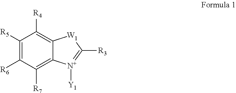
C1([R5])=C([R6])C([R7])=C2C(=C1[R4])[W1]C([R3])=[N+]2[Y1]
